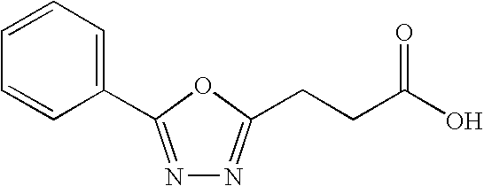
C1=CC=C(C2=NN=C(CCC(O)=O)O2)C=C1
